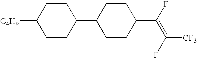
C1CC(C2CCC(C(F)=C(F)[CF3])CC2)CCC1[C4H9]
